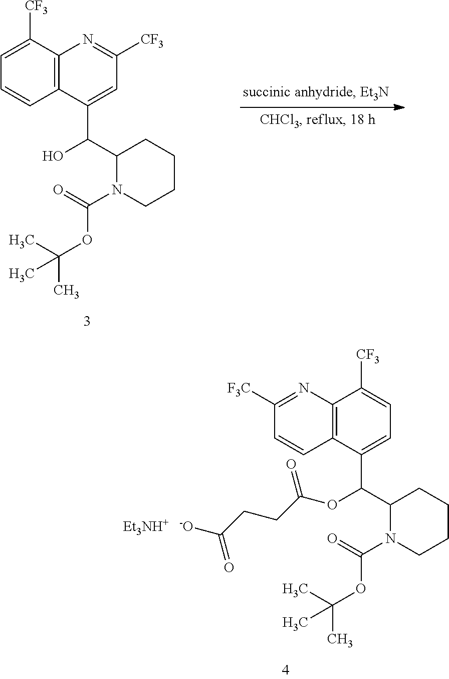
C12=C(N=C([F3C])C=C1)C([CF3])=CC=C2C(C1N(C(=O)OC(C)(C)C)CCCC1)OC(CCC([-O])=O)=O.[Et3NH+].C12=C(C([CF3])=CC=C1)N=C([CF3])C=C2C(C1N(C(=O)OC(C)(C)C)CCCC1)O
